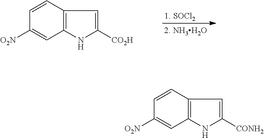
[1. SOCl2].C12=C(C=CC([O2N])=C1)C=C([CO2H])N2.C12=C(C=CC([O2N])=C1)C=C([CONH2])N2
